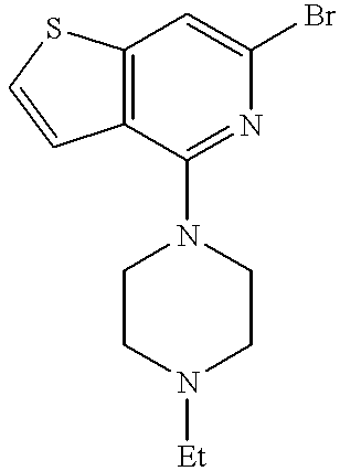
C12=C(C(N3CCN([Et])CC3)=NC(Br)=C1)C=CS2
